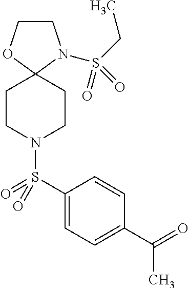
C1COC2(N1S(CC)(=O)=O)CCN(S(C1=CC=C(C(=O)C)C=C1)(=O)=O)CC2
